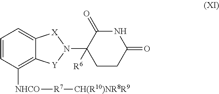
C1=CC([NHCO][R7][CH(R10)NR8R9])=C2C(=C1)[X]N(C1([R6])C(=O)NC(=O)CC1)[Y]2
